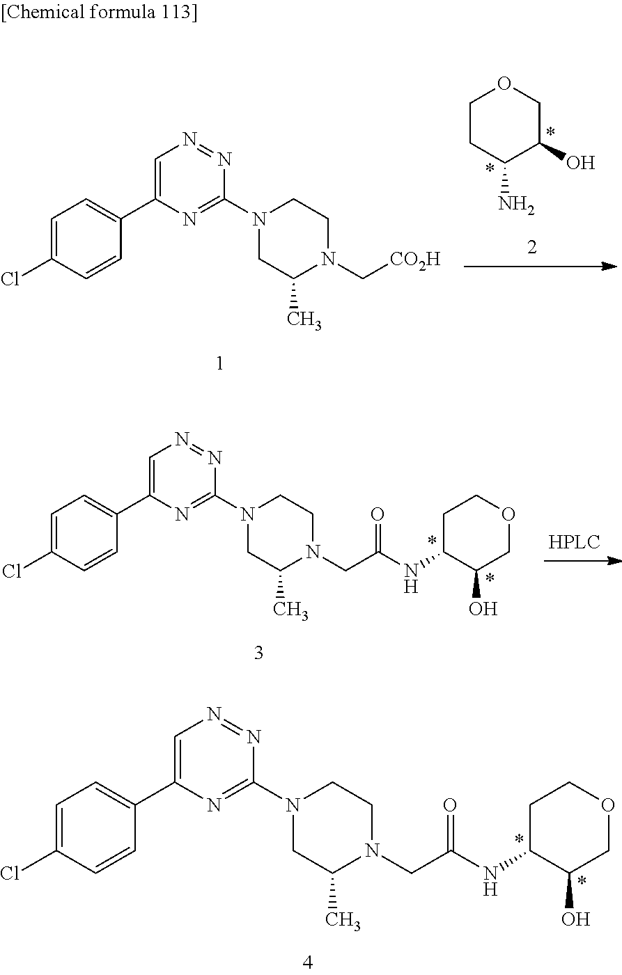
C1=C(C2=CC=C(Cl)C=C2)N=C(N2CC(C)N(C[CO2H])CC2)N=N1.C1CC(N)C(O)CO1.C1=C(C2=CC=C(Cl)C=C2)N=C(N2CC(C)N(CC(NC3CCOCC3O)=O)CC2)N=N1.C1=C(C2=CC=C(Cl)C=C2)N=C(N2CC(C)N(CC(NC3CCOCC3O)=O)CC2)N=N1
